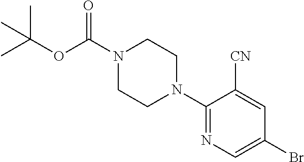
C1(N2CCN(C(=O)OC(C)(C)C)CC2)=NC=C(Br)C=C1[CN]
